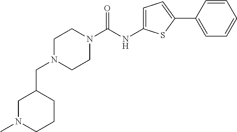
C(N1CCN(C(NC2=CC=C(C3=CC=CC=C3)S2)=O)CC1)C1CN(C)CCC1
